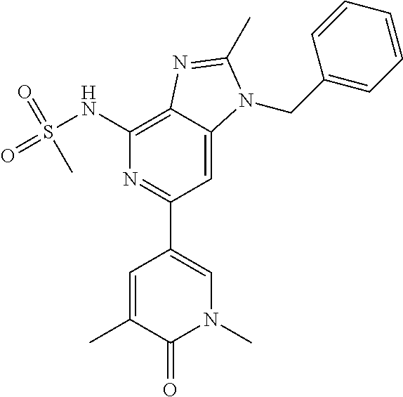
CC1=CC(C2=NC(NS(=O)(=O)C)=C3C(=C2)N(CC2=CC=CC=C2)C(C)=N3)=CN(C)C1=O
